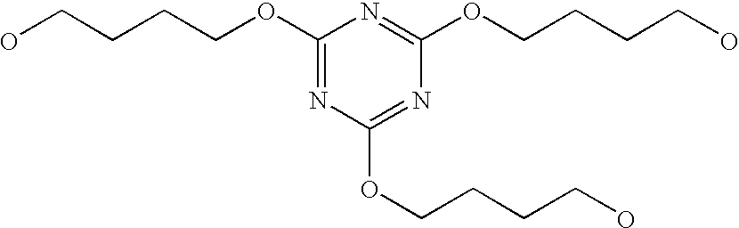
OCCCCOC1=NC(OCCCCO)=NC(OCCCCO)=N1
